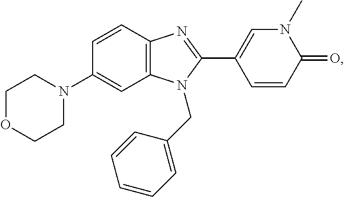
C1OCCN(C2=CC3=C(C=C2)N=C(C2=CN(C)C(=O)C=C2)N3CC2=CC=CC=C2)C1
